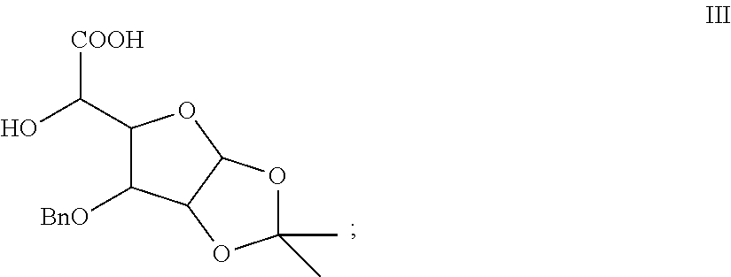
C(C1C([BnO])C2C(O1)OC(C)(C)O2)(O)[COOH]
